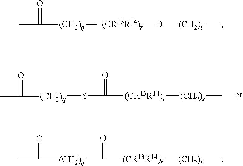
C(=O)([(CR13R14)r][(CH2)s]C)[(CH2)q]C(=O)C.[(CR13R14)r]([(CH2)q]C(=O)C)O[(CH2)s]C.S(C(=O)[(CR13R14)r][(CH2)s]C)[(CH2)q]C(=O)C
